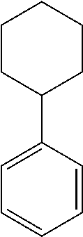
C1=C(C2CCCCC2)C=CC=C1
